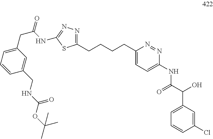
N1=C(CCCCC2=CC=C(NC(=O)C(O)C3=CC=CC(Cl)=C3)N=N2)SC(NC(CC2=CC=CC(CNC(=O)OC(C)(C)C)=C2)=O)=N1
